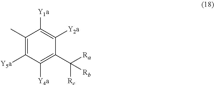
CC1=C([Y5a])C([Y4a])=C(C([Ra])([Rc])[Rb])C([Y2a])=C1[Y1a]
